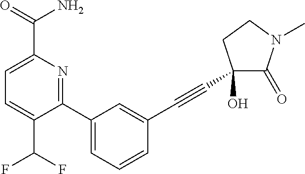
C1=C(C(F)F)C(C2=CC=CC(C#CC3(O)C(=O)N(C)CC3)=C2)=NC(C(=O)N)=C1
